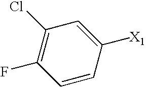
C1=CC([X1])=CC(Cl)=C1F
